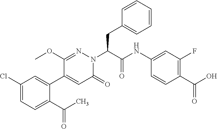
C1(Cl)=CC=C(C(C)=O)C(C2=CC(=O)N(C(C(=O)NC3=CC(F)=C(C(O)=O)C=C3)CC3=CC=CC=C3)N=C2OC)=C1
